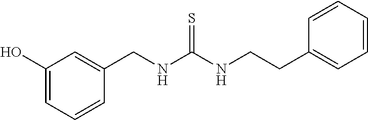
C1(O)=CC=CC(CNC(NCCC2=CC=CC=C2)=S)=C1
